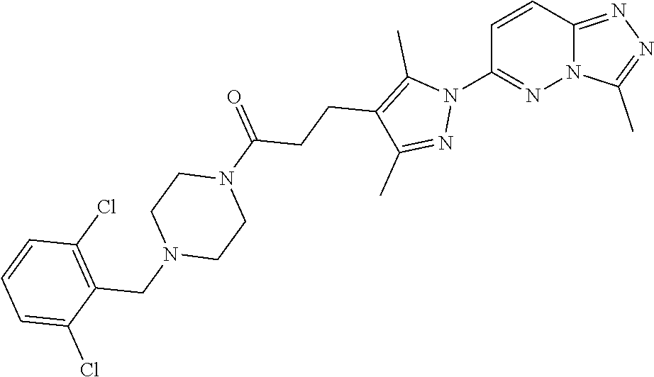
C1=CC2=NN=C(C)N2N=C1N1C(C)=C(CCC(N2CCN(CC3=C(Cl)C=CC=C3Cl)CC2)=O)C(C)=N1
